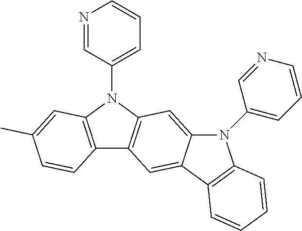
C12=C(N(C3=CC=CN=C3)C3=C1C=C1C(=C3)N(C3=CC=CN=C3)C3=C1C=CC=C3)C=C(C)C=C2
